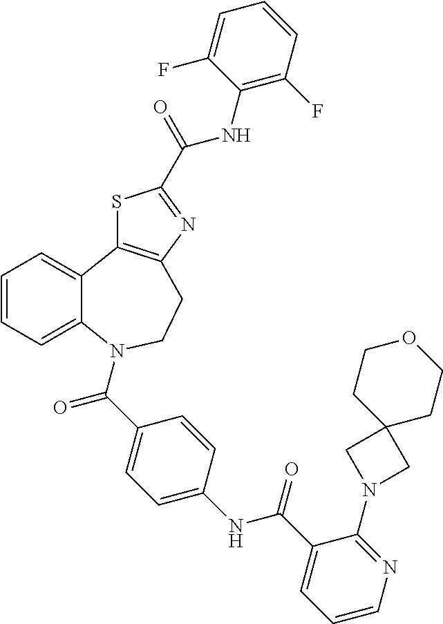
C1=CC=C2C(=C1)C1=C(CCN2C(C2=CC=C(NC(C3=CC=CN=C3N3CC4(C3)CCOCC4)=O)C=C2)=O)N=C(C(=O)NC2=C(F)C=CC=C2F)S1
